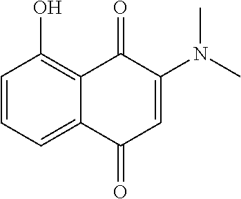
C1=CC=C2C(=C1O)C(=O)C(N(C)C)=CC2=O
